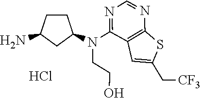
N(C1=NC=NC2=C1C=C(C[CF3])S2)(C1CCC(N)C1)CCO.Cl
